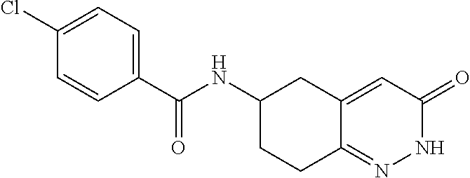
C1(Cl)=CC=C(C(NC2CCC3=NNC(=O)C=C3C2)=O)C=C1
